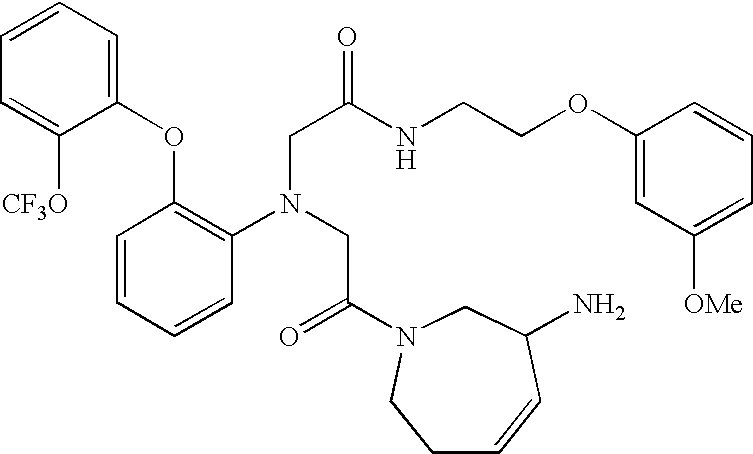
C1=CC=CC(N(CC(=O)N2CC(N)C=CCC2)CC(=O)NCCOC2=CC([OMe])=CC=C2)=C1OC1=CC=CC=C1[CF3O]
